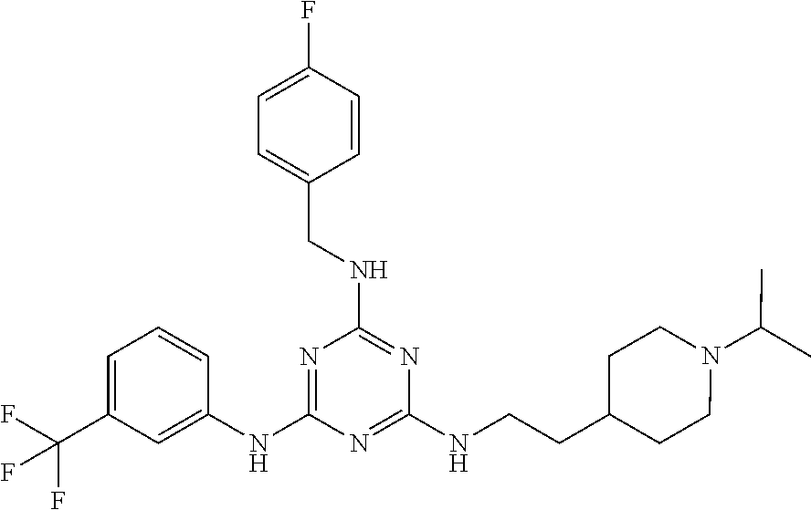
N1=C(NCC2=CC=C(F)C=C2)N=C(NC2=CC(C(F)(F)F)=CC=C2)N=C1NCCC1CCN(C(C)C)CC1
